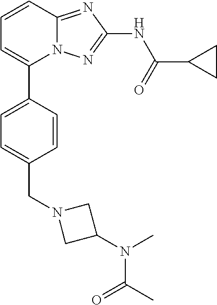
C1=CC2=NC(NC(=O)C3CC3)=NN2C(C2=CC=C(CN3CC(N(C)C(C)=O)C3)C=C2)=C1
